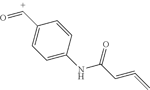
C1=C(NC(C=C=C)=O)C=CC([C+]=O)=C1
